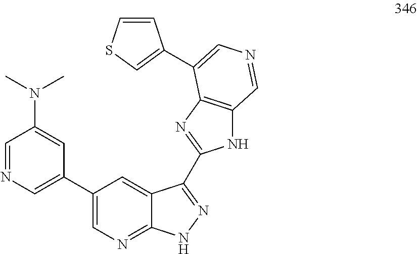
C1(C2=CN=CC(N(C)C)=C2)=CN=C2C(=C1)C(C1=NC3=C(N1)C=NC=C3C1=CSC=C1)=NN2
